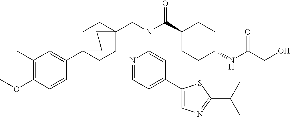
C1(C)=C(OC)C=CC(C23CCC(CN(C(C4CCC(NC(CO)=O)CC4)=O)C4=CC(C5=CN=C(C(C)C)S5)=CC=N4)(CC2)CC3)=C1
